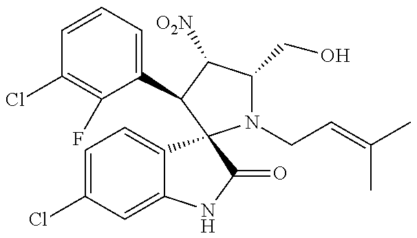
C1=CC=C(C2C([O2N])C(CO)N(CC=C(C)C)C23C2=CC=C(Cl)C=C2NC3=O)C(F)=C1Cl
